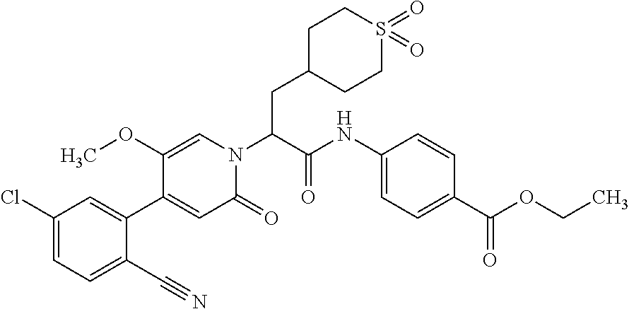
C(N1C=C(OC)C(C2=CC(Cl)=CC=C2C#N)=CC1=O)(C(NC1=CC=C(C(OCC)=O)C=C1)=O)CC1CCS(=O)(=O)CC1
